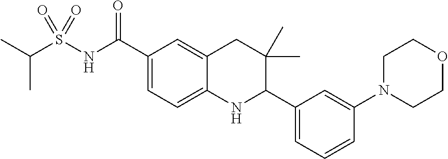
C1(C(NS(C(C)C)(=O)=O)=O)=CC=C2C(=C1)CC(C)(C)C(C1=CC=CC(N3CCOCC3)=C1)N2
